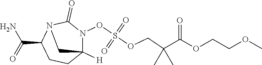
C(C1CCC2([H])N(OS(OCC(C(OCCOC)=O)(C)C)(=O)=O)C(=O)N1C2)(=O)N
